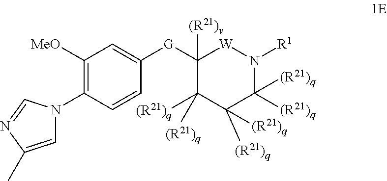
C1([G]C2=CC([MeO])=C(N3C=C(C)N=C3)C=C2)([(R21)v])C([(R21)q])([(R21)q])C([(R21)q])([(R21)q])C([(R21)q])([(R21)q])N([R1])[W]1
